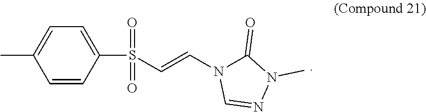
CC1=CC=C(S(=O)(=O)C=CN2C(=O)N(C)N=C2)C=C1
